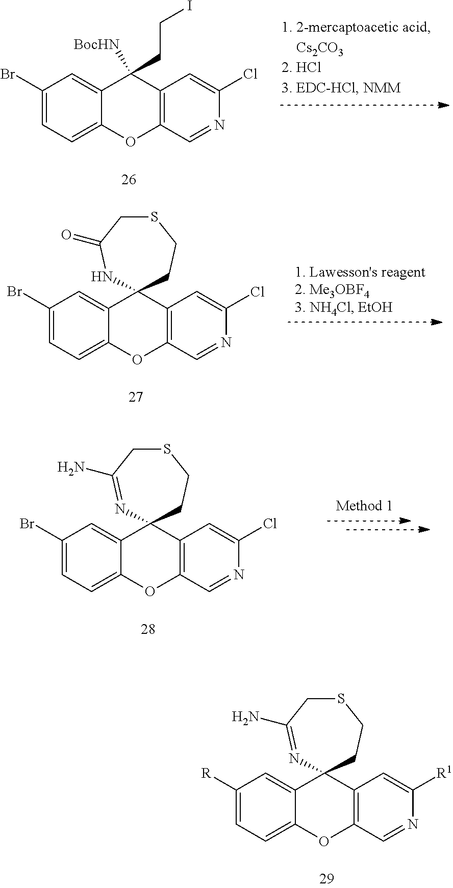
C1(Br)=CC=C2C(=C1)C([BocHN])(CCI)C1=C(O2)C=NC(Cl)=C1.C1(Br)=CC=C2C(=C1)C1(C3=C(O2)C=NC(Cl)=C3)CCSCC(=O)N1.C1(Br)=CC=C2C(=C1)C1(C3=C(O2)C=NC(Cl)=C3)CCSCC(N)=N1.C1([R])=CC=C2C(=C1)C1(C3=C(O2)C=NC([R1])=C3)CCSCC(N)=N1
